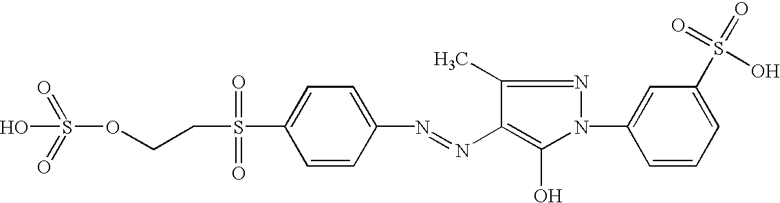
O=S(=O)(OCCS(C1=CC=C(N=NC2=C(O)N(C3=CC(S(=O)(=O)O)=CC=C3)N=C2C)C=C1)(=O)=O)O
